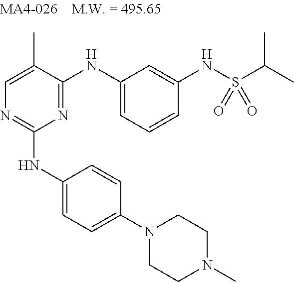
N1=C(NC2=CC=CC(NS(C(C)C)(=O)=O)=C2)C(C)=CN=C1NC1=CC=C(N2CCN(C)CC2)C=C1
